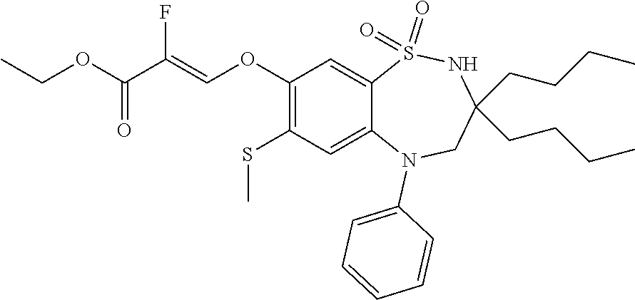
C1=CC=C(N2C3=CC(SC)=C(OC=C(C(=O)OCC)F)C=C3S(=O)(=O)NC(CCCC)(CCCC)C2)C=C1
